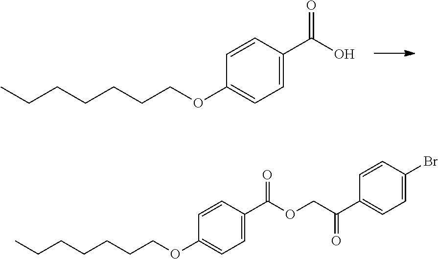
C1=CC(OCCCCCCC)=CC=C1C(O)=O.C1=CC(OCCCCCCC)=CC=C1C(OCC(=O)C1=CC=C(Br)C=C1)=O
